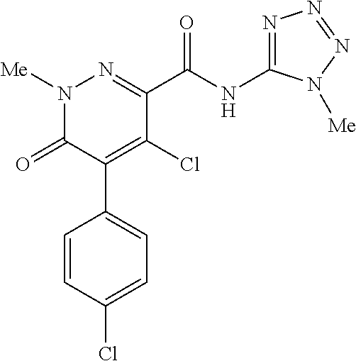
C1(C(NC2=NN=NN2[Me])=O)=NN([Me])C(=O)C(C2=CC=C(Cl)C=C2)=C1Cl
